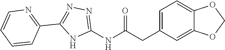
C1=C(CC(NC2=NN=C(C3=NC=CC=C3)N2)=O)C=C2C(=C1)OCO2
